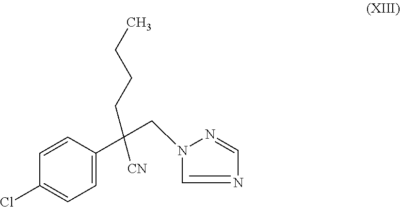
N1=CN(CC(CCCC)([CN])C2=CC=C(Cl)C=C2)N=C1
